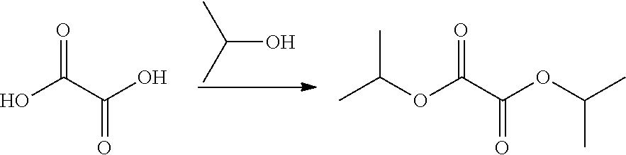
OC(C(O)=O)=O.C(O)(C)C.O(C(C(OC(C)C)=O)=O)C(C)C
